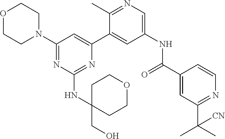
O1CCN(C2=NC(NC3(CO)CCOCC3)=NC(C3=CC(NC(C4=CC(C(C)(C)[CN])=NC=C4)=O)=CN=C3C)=C2)CC1
